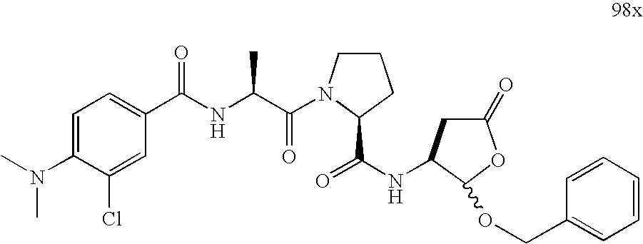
N(C1=CC=C(C(NC(C(=O)N2CCCC2C(=O)NC2CC(=O)OC2OCC2=CC=CC=C2)C)=O)C=C1Cl)(C)C
